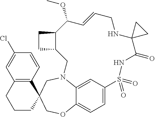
C12=C(C=CC(Cl)=C1)C1(CCC2)COC2=CC=C3C=C2N(C1)CC1C(CC1)C(OC)C=CCNC1(C(=O)NS3(=O)=O)CC1
